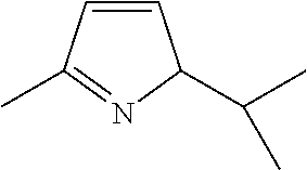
C1=CC(C)=NC1C(C)C
